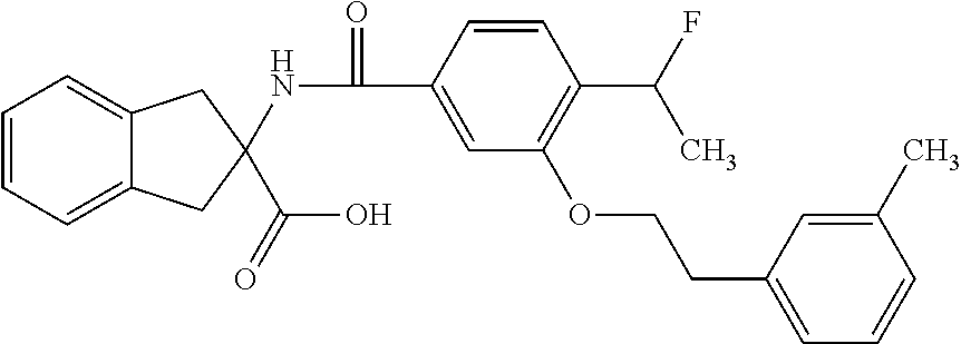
C1=CC=C2C(=C1)CC(NC(=O)C1=CC(OCCC3=CC=CC(C)=C3)=C(C(C)F)C=C1)(C(O)=O)C2
